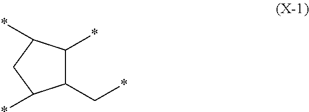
C1(C*)C(*)C(*)CC1*
